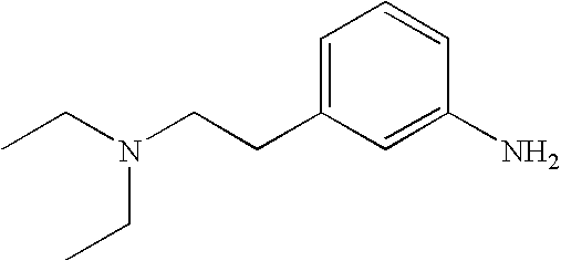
C1=C(CCN(CC)CC)C=C(N)C=C1
